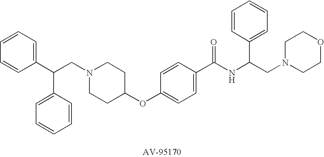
C1(C(C2=CC=CC=C2)CN2CCC(OC3=CC=C(C(NC(CN4CCOCC4)C4=CC=CC=C4)=O)C=C3)CC2)=CC=CC=C1
